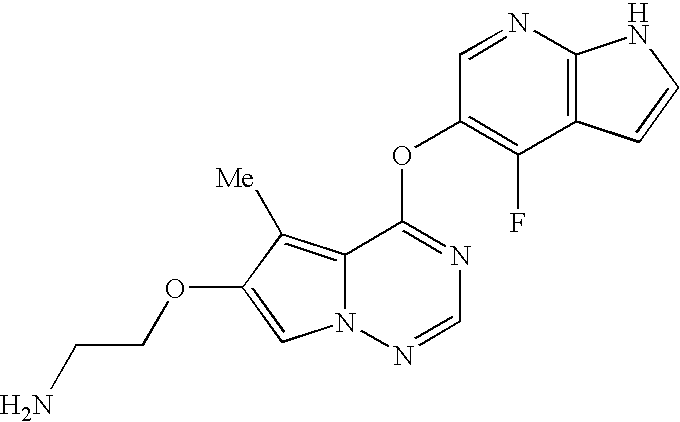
C1=NC2=C(C(F)=C1OC1=NC=NN3C1=C([Me])C(OCCN)=C3)C=CN2
